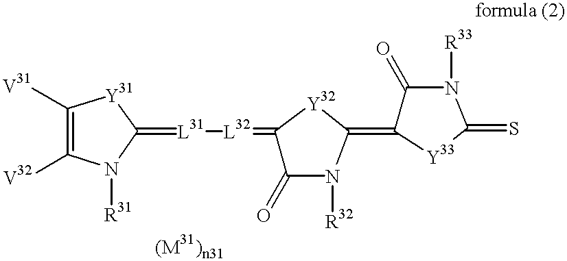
C1([V31])=C([V32])N([R31])C(=[L31][L32]=C2C(=O)N([R32])C(=C3C(=O)N([R33])C(=S)[Y33]3)[Y32]2)[Y31]1
